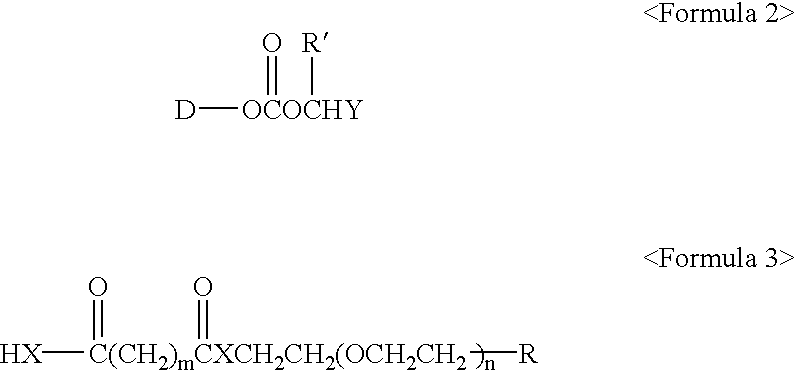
[HX][C(CH2)mCXCH2CH2(OCH2CH2](=O)([R])=O.[D][OCOCHY](=O)[R]
